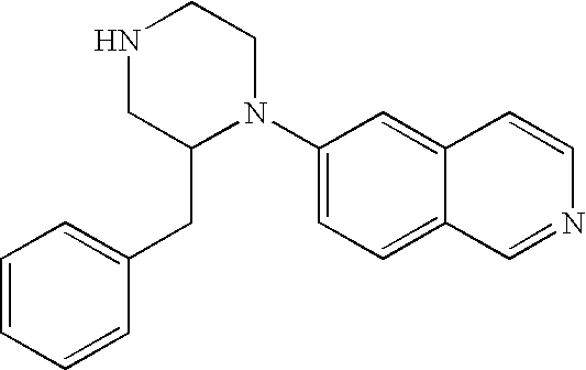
C1=CC=CC(CC2N(C3=CC=C4C(=C3)C=CN=C4)CCNC2)=C1
